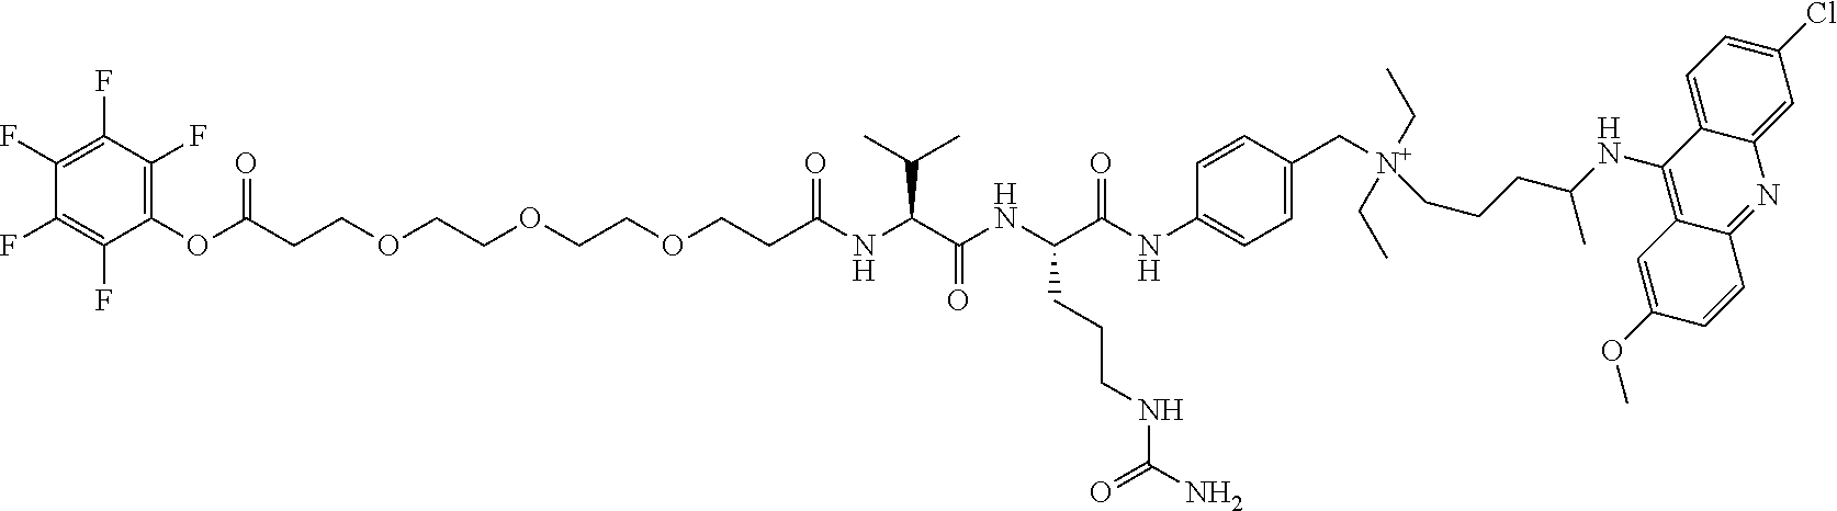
C(CCOCCOCCOCCC(NC(C(NC(C(NC1=CC=C(C[N+](CCCC(NC2=C3C(=NC4=CC(Cl)=CC=C24)C=CC(OC)=C3)C)(CC)CC)C=C1)=O)CCCNC(N)=O)=O)C(C)C)=O)(OC1=C(F)C(F)=C(F)C(F)=C1F)=O
